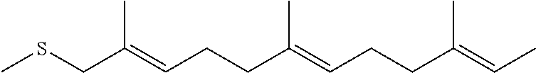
CSCC(=CCCC(=CCCC(=CC)C)C)C
